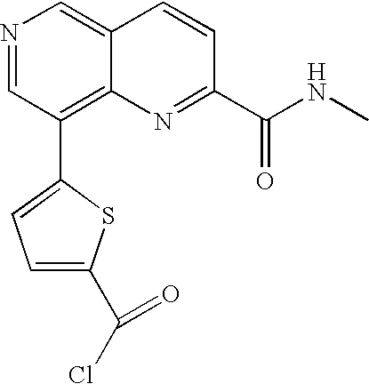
N1=CC(C2=CC=C(C(Cl)=O)S2)=C2C(=C1)C=CC(C(NC)=O)=N2
